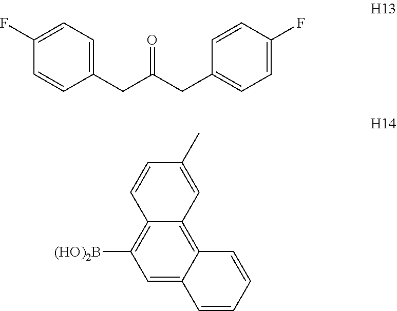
C1=CC(CC(CC2=CC=C(F)C=C2)=O)=CC=C1F.C1=C2C(=C3C(=C1[(HO)2B])C=CC(C)=C3)C=CC=C2
